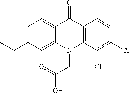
C12=CC=C(CC)C=C1N(CC(O)=O)C1=C(C2=O)C=CC(Cl)=C1Cl
